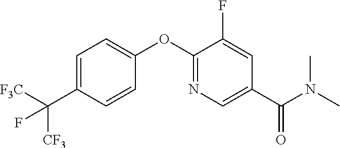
C1=C(C([F3C])([CF3])F)C=CC(OC2=NC=C(C(N(C)C)=O)C=C2F)=C1
